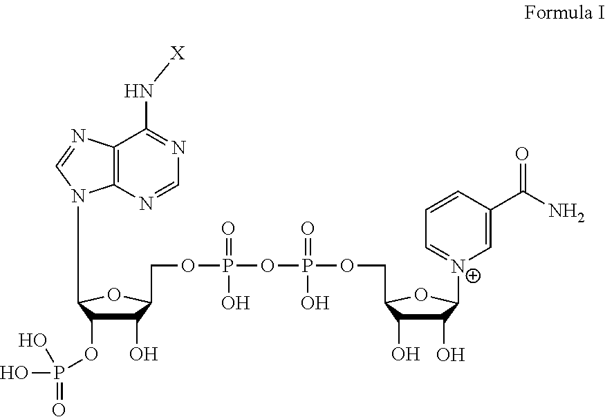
C1(O)C(OP(=O)(O)O)C(N2C3=C(C(N[X])=NC=N3)N=C2)OC1COP(OP(OCC1C(O)C(O)C([N+]2=CC=CC(C(N)=O)=C2)O1)(=O)O)(=O)O
